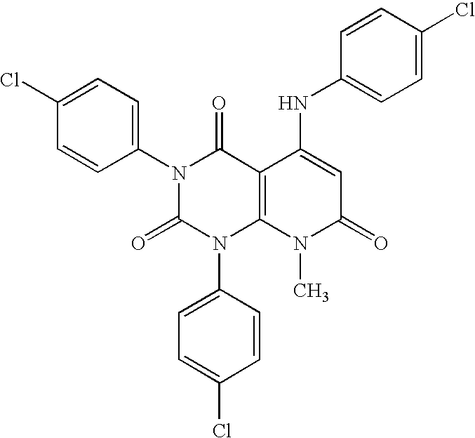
N1(C2=CC=C(Cl)C=C2)C(=O)N(C2=CC=C(Cl)C=C2)C2=C(C1=O)C(NC1=CC=C(Cl)C=C1)=CC(=O)N2C
